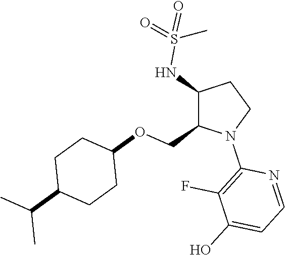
C1(NS(=O)(=O)C)C(COC2CCC(C(C)C)CC2)N(C2=C(F)C(O)=CC=N2)CC1
